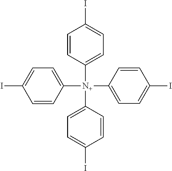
C1([N+](C2=CC=C(I)C=C2)(C2=CC=C(I)C=C2)C2=CC=C(I)C=C2)=CC=C(I)C=C1
